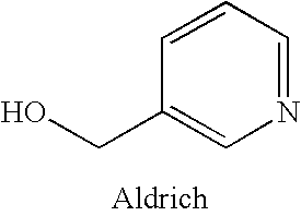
OCC1=CN=CC=C1
